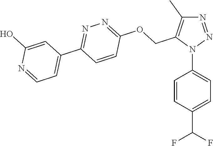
N1=NN(C2=CC=C(C(F)F)C=C2)C(COC2=NN=C(C3=CC=NC(O)=C3)C=C2)=C1C
